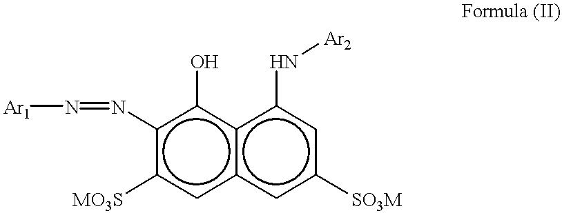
c1(N=N[Ar1])c([MO3S])cc2c(c1O)c(N[Ar2])cc([SO3M])c2
